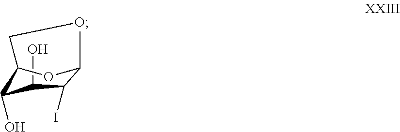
C1(O)C(O)C2OC(C1I)OC2
